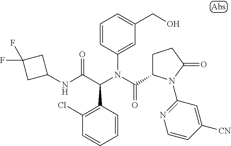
C1=CC(C(C(NC2CC(F)(F)C2)=O)N(C(=O)C2CCC(=O)N2C2=NC=CC([CN])=C2)C2=CC(CO)=CC=C2)=C(Cl)C=C1
